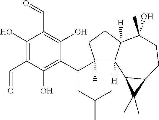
C1(C)(C(C2=C(O)C(C=O)=C(O)C(C=O)=C2O)CC(C)C)C2([H])C([H])(CC1)C(O)(C)CCC1C2C1(C)C
